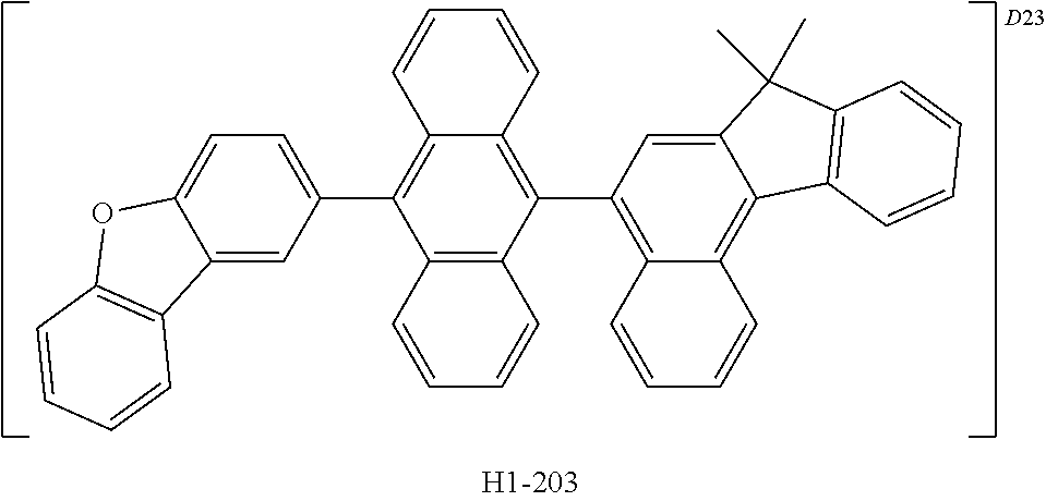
C12=C(C3=C4C(=C5C(=C3)C(C)(C)C3=C5C=CC=C3)C=CC=C4)C3=C(C(C4=CC=C5C(=C4)C4=C(O5)C=CC=C4)=C1C=CC=C2)C=CC=C3.[D23]
